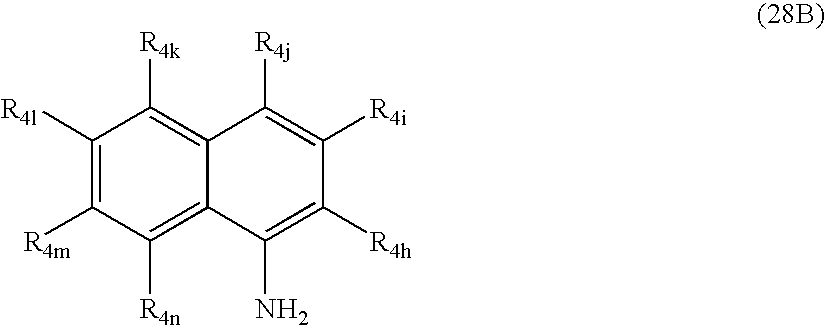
C12=C([R4k])C([R4l])=C([R4m])C([R4n])=C1C(N)=C([R4h])C([R4i])=C2[R4j]
